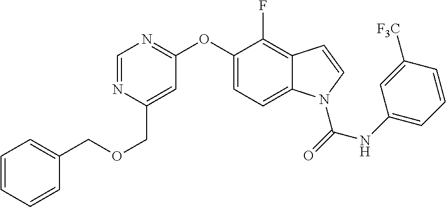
C1=CC=CC(COCC2=CC(OC3=CC=C4C(=C3F)C=CN4C(NC3=CC=CC([F3C])=C3)=O)=NC=N2)=C1
